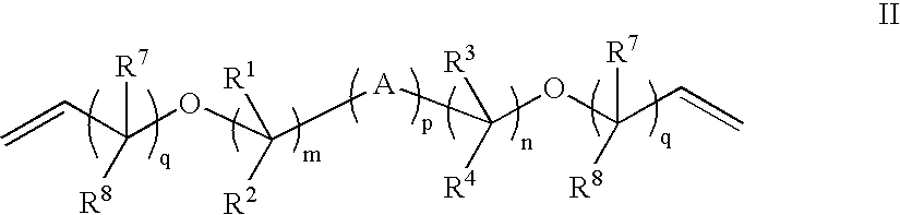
C=CC(OC([A]C(OC(C=C)([R7])[R8])([R3])[R4])([R1])[R2])([R7])[R8]
